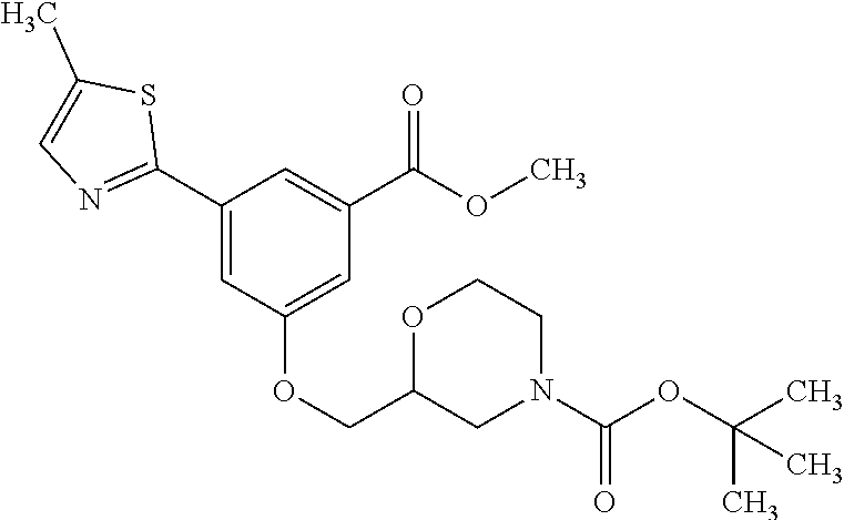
C1(C2=NC=C(C)S2)=CC(OCC2CN(C(OC(C)(C)C)=O)CCO2)=CC(C(OC)=O)=C1
